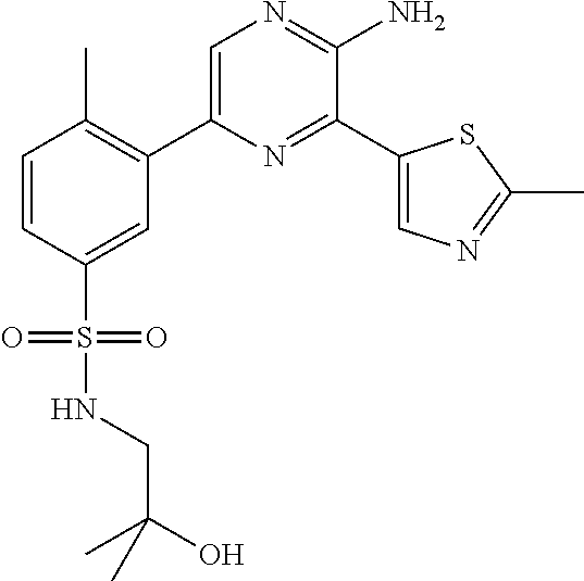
C1(C2=C(C)C=CC(S(=O)(=O)NCC(O)(C)C)=C2)=CN=C(N)C(C2=CN=C(C)S2)=N1
